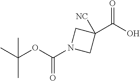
C1(C(O)=O)([NC])CN(C(OC(C)(C)C)=O)C1
